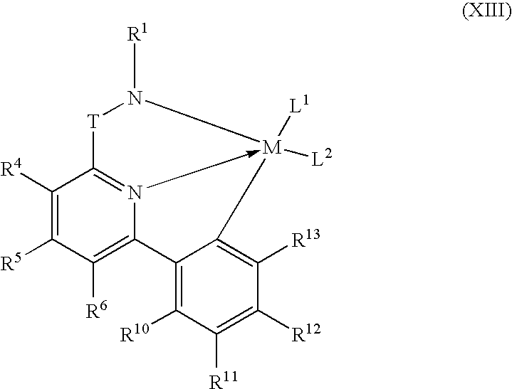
[R1]N1[M]2([L2])([L1])-N3=C([T]1)C([R4])=C([R5])C([R6])=C3C1=C([R10])C([R11])=C([R12])C([R13])=C21
